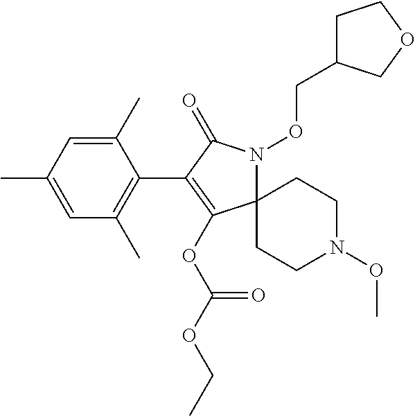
C12(N(OCC3CCOC3)C(=O)C(C3=C(C)C=C(C)C=C3C)=C1OC(OCC)=O)CCN(OC)CC2
